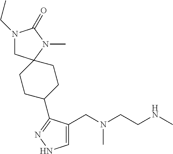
C1=C(CN(C)CCNC)C(C2CCC3(CC2)CN(CC)C(=O)N3C)=NN1
